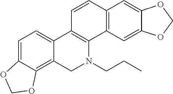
C1=C2C(=C3C(=C1)C1=C(N(CCC)C3)C3=C(C=C1)C=C1C(=C3)OCO1)OCO2
